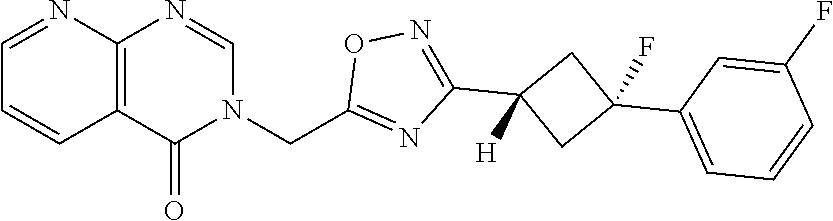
C12=C(N=CN(CC3=NC(C4([H])CC(C5=CC=CC(F)=C5)(F)C4)=NO3)C1=O)N=CC=C2
